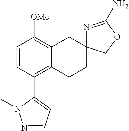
C12=C(C3=CC=NN3C)C=CC([OMe])=C1CC1(CC2)N=C(N)OC1
